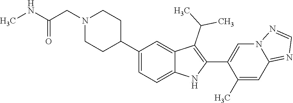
N1(CC(=O)NC)CCC(C2=CC=C3C(=C2)C(C(C)C)=C(C2=CN4C(=NC=N4)C=C2C)N3)CC1
